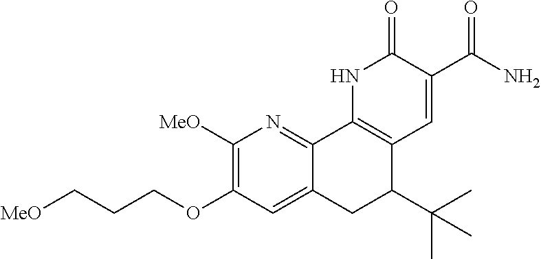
C12=CC(OCCC[MeO])=C([MeO])N=C1C1=C(C(C(C)(C)C)C2)C=C(C(N)=O)C(=O)N1
